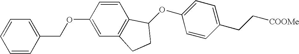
C1(CC[COOMe])=CC=C(OC2C3=C(C=C(OCC4=CC=CC=C4)C=C3)CC2)C=C1
